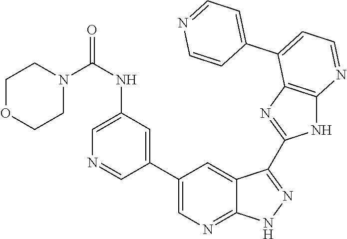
C1(NC(N2CCOCC2)=O)=CN=CC(C2=CN=C3C(=C2)C(C2=NC4=C(N2)N=CC=C4C2=CC=NC=C2)=NN3)=C1
